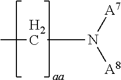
CCN([A7])[A8]
